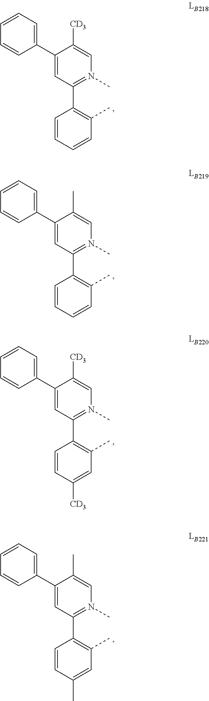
C1=CC=CC(C)=C1C1=N(C)C=C([CD3])C(C2=CC=CC=C2)=C1.C1=CC=CC(C)=C1C1=N(C)C=C(C)C(C2=CC=CC=C2)=C1.C1=CC([CD3])=CC(C)=C1C1=N(C)C=C([CD3])C(C2=CC=CC=C2)=C1.C1=CC(C)=CC(C)=C1C1=N(C)C=C(C)C(C2=CC=CC=C2)=C1
